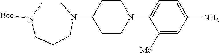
C1(N2CCC(N3CCCN([Boc])CC3)CC2)=CC=C(N)C=C1[Me]
